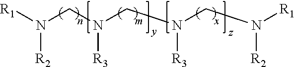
[R1]N(CN(CN([R3])CN([R1])[R2])[R3])[R2]
